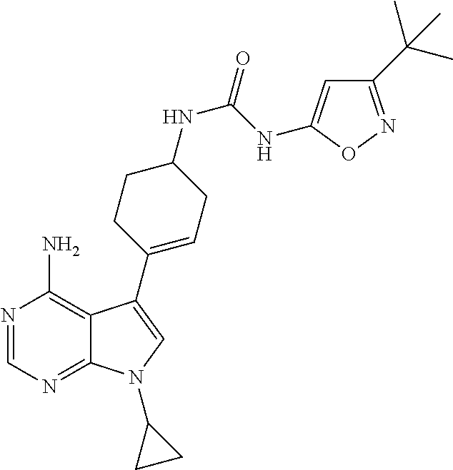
N1=CN=C2C(=C1N)C(C1=CCC(NC(NC3=CC(C(C)(C)C)=NO3)=O)CC1)=CN2C1CC1
